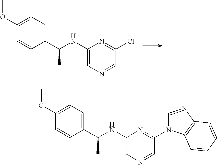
C1(NC(C2=CC=C(OC)C=C2)C)=CN=CC(Cl)=N1.C1(NC(C2=CC=C(OC)C=C2)C)=CN=CC(N2C=NC3=C2C=CC=C3)=N1
